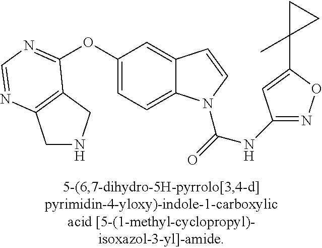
O(C1=CC=C2C(=C1)C=CN2C(=O)NC1=NOC(C2(C)CC2)=C1)C1=NC=NC2=C1CNC2
